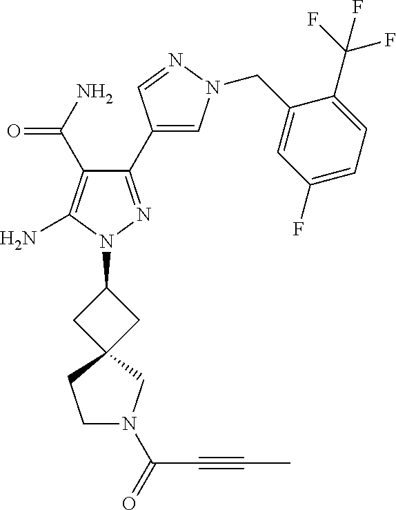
N1=CC(C2=NN(C3CC4(C3)CCN(C(=O)C#CC)C4)C(N)=C2C(N)=O)=CN1CC1=CC(F)=CC=C1C(F)(F)F
